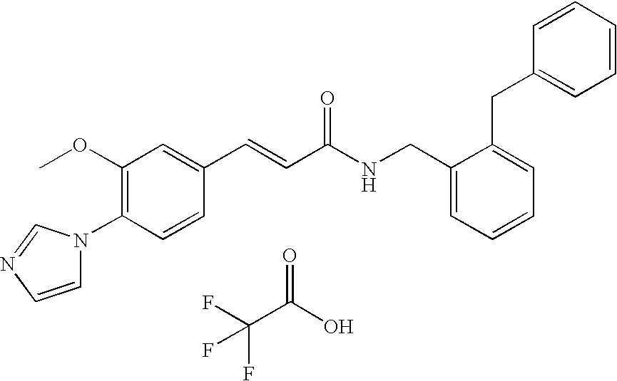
C1(OC)=C(N2C=CN=C2)C=CC(C=CC(NCC2=CC=CC=C2CC2=CC=CC=C2)=O)=C1.FC(C(O)=O)(F)F
